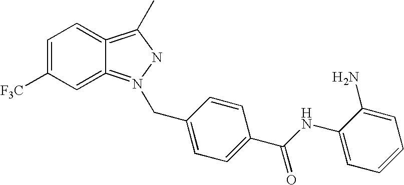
C1=C([F3C])C=C2=N(CC3=CC=C(C(NC4=CC=CC=C4N)=O)C=C3)NC(C)=C2=C1
